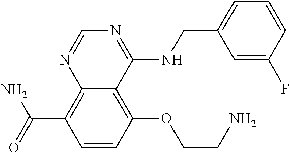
C12=C(C(=O)N)C=CC(OCCN)=C1C(NCC1=CC=CC(F)=C1)=NC=N2
